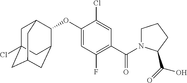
C1C2(Cl)CC3CC(C(OC4=CC(F)=C(C(=O)N5CCCC5C(=O)O)C=C4Cl)C1C3)C2
